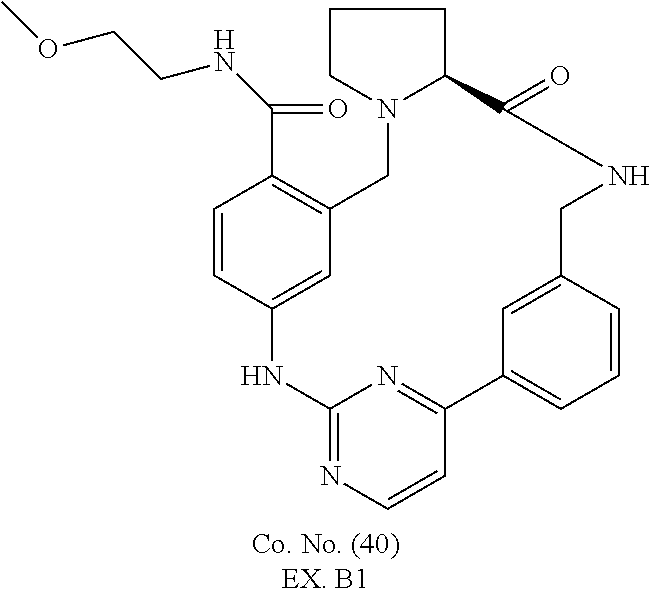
C1=CC2=CC(=C1C(=O)NCCOC)CN1CCCC1C(=O)NCC1=CC(=CC=C1)C1=NC(=NC=C1)N2
